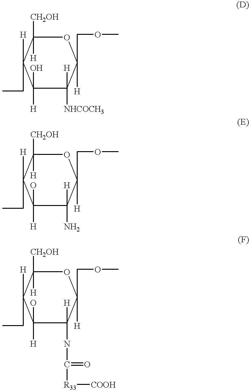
O1C([CH2OH])([H])C([H])(CC)C(O)([H])C([H])([NHCOCH3])C1([H])COC.O1C([CH2OH])([H])C([H])(CC)C(O)([H])C([H])(N)C1([H])COC.O1C([CH2OH])([H])C([H])(CC)C(O)([H])C([H])(NC([R33][COOH])=O)C1([H])COC
